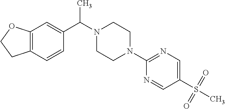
C12=C(C=CC(C(C)N3CCN(C4=NC=C(S(C)(=O)=O)C=N4)CC3)=C1)CCO2
